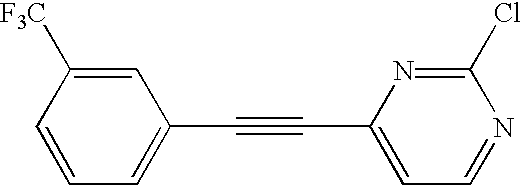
C1=CC=C(C#CC2=CC=NC(Cl)=N2)C=C1[F3C]
